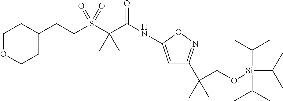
C1OCCC(CCS(C(C(NC2=CC(C(C)(CO[Si](C(C)C)(C(C)C)C(C)C)C)=NO2)=O)(C)C)(=O)=O)C1
